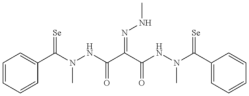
C1=CC=CC(C(=[Se])N(C)NC(=O)C(C(=O)NN(C)C(=[Se])C2=CC=CC=C2)=NNC)=C1
